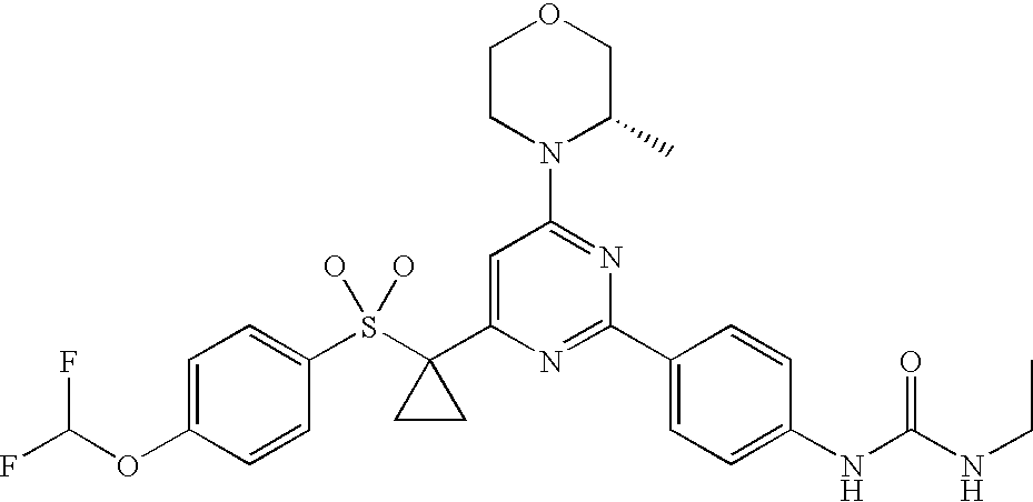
C1=C(OC(F)F)C=CC(S(C2(C3=CC(N4C(C)COCC4)=NC(C4=CC=C(NC(NCC)=O)C=C4)=N3)CC2)(O)O)=C1
